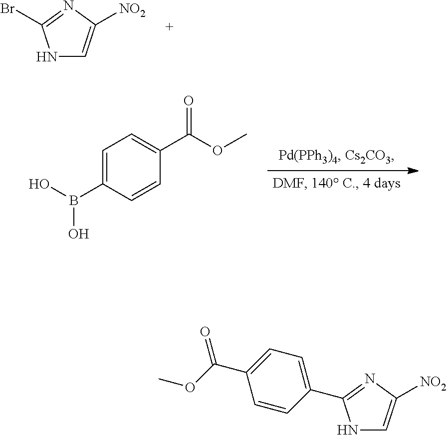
N1C=C([NO2])N=C1Br.C1=C(B(O)O)C=CC(C(OC)=O)=C1.N1C=C([NO2])N=C1C1=CC=C(C(OC)=O)C=C1
